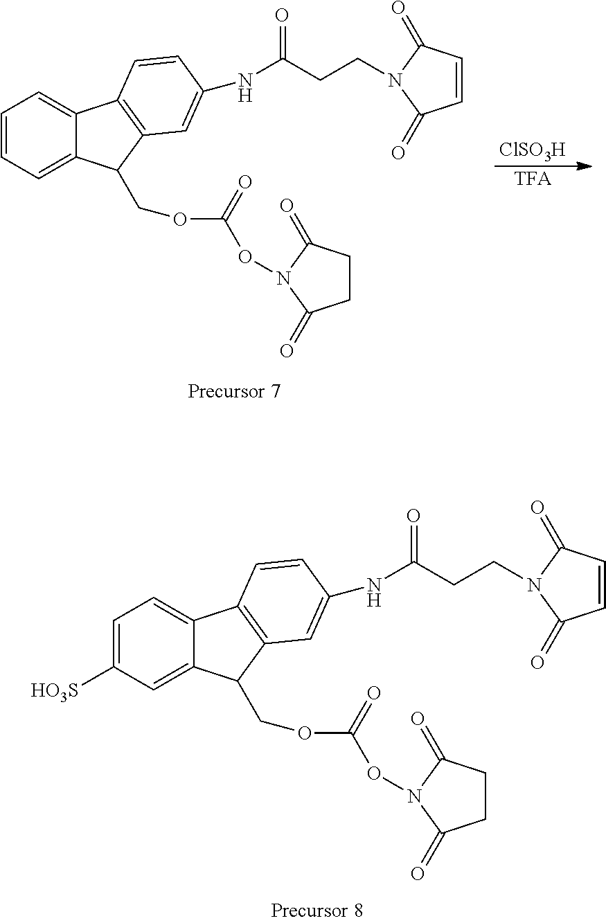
[ClSO3H].[TFA].C1=CC=C2C(=C1)C1=C(C2COC(=O)ON2C(=O)CCC2=O)C=C(NC(CCN2C(=O)C=CC2=O)=O)C=C1.C1=C([HO3S])C=C2C(=C1)C1=C(C2COC(=O)ON2C(=O)CCC2=O)C=C(NC(CCN2C(=O)C=CC2=O)=O)C=C1
